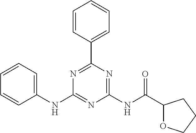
C1=CC=C(NC2=NC(NC(C3OCCC3)=O)=NC(C3=CC=CC=C3)=N2)C=C1
